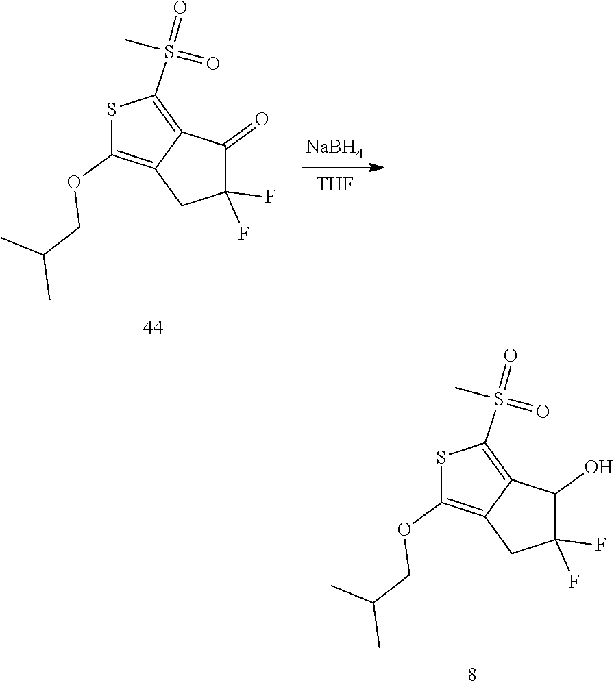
S1C(OCC(C)C)=C2C(=C1S(=O)(C)=O)C(O)C(F)(F)C2.S1C(OCC(C)C)=C2C(=C1S(=O)(C)=O)C(=O)C(F)(F)C2.[NaBH4].[THF]
